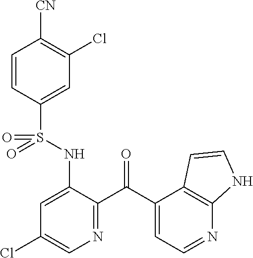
C1=CC(S(NC2=CC(Cl)=CN=C2C(C2=CC=NC3=C2C=CN3)=O)(=O)=O)=CC(Cl)=C1[CN]
